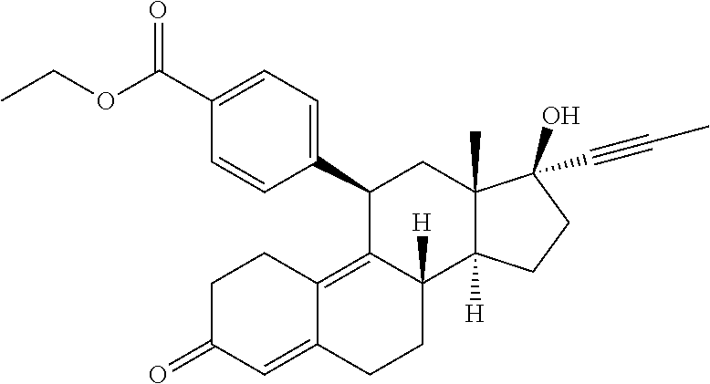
C(C1=CC=C(C2C3=C4C(=CC(=O)CC4)CCC3([H])C3([H])C(C)(C2)C(O)(C#CC)CC3)C=C1)(OCC)=O
